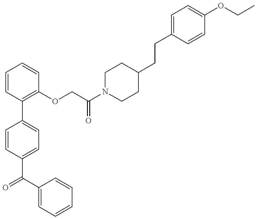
C1=CC(C(C2=CC=CC=C2)=O)=CC=C1C1=C(OCC(N2CCC(CCC3=CC=C(OCC)C=C3)CC2)=O)C=CC=C1
